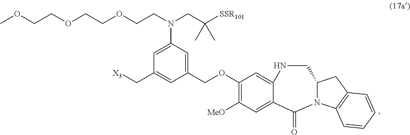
C1(OCC2=CC(N(CC([SSR101])(C)C)CCOCCOCCOC)=CC(C[X3])=C2)=C([MeO])C=C2C(=C1)NCC1CC3=C(C=CC=C3)N1C2=O
